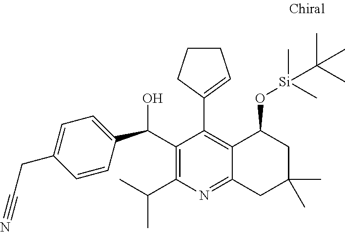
C1(C(C2=CC=C(CC#N)C=C2)O)=C(C(C)C)N=C2C(=C1C1=CCCC1)C(O[Si](C)(C)C(C)(C)C)CC(C)(C)C2
